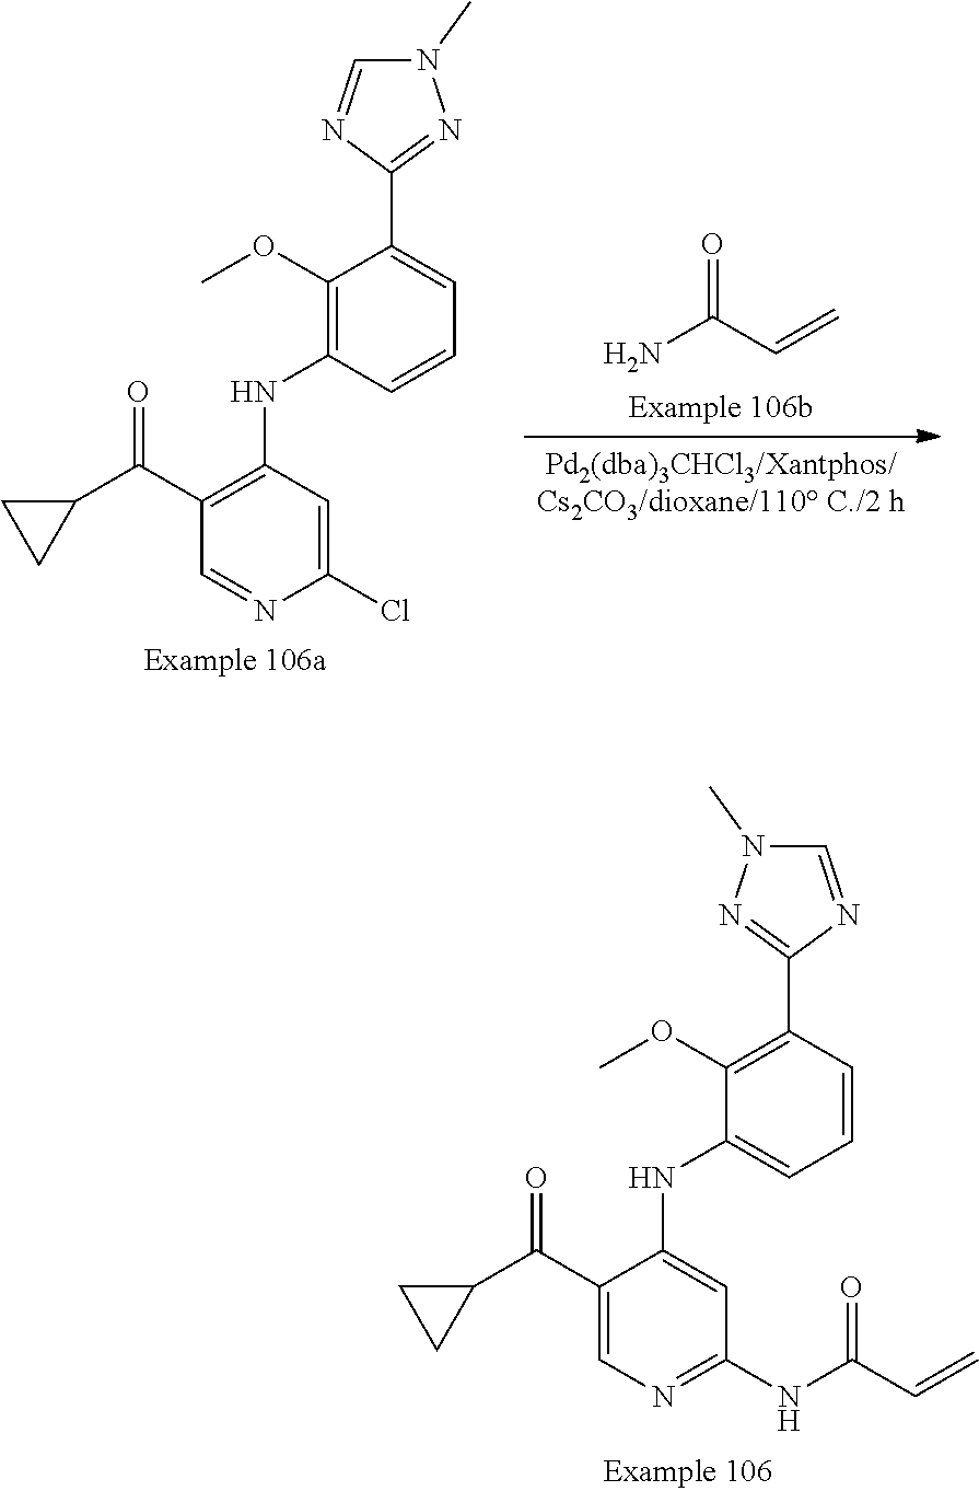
C1(OC)=C(C2=NN(C)C=N2)C=CC=C1NC1=CC(NC(C=C)=O)=NC=C1C(C1CC1)=O.C1(OC)=C(NC2=C(C(C3CC3)=O)C=NC(Cl)=C2)C=CC=C1C1=NN(C)C=N1.O=C(C=C)N
